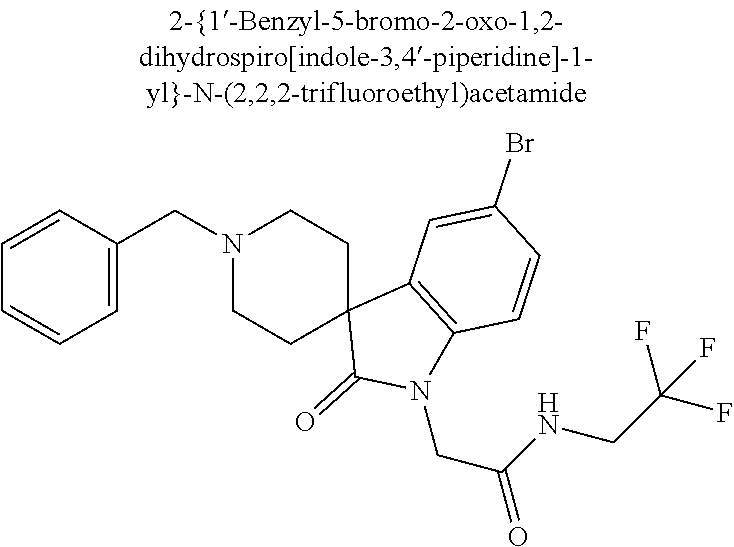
N1(CC2=CC=CC=C2)CCC2(CC1)C(=O)N(CC(NCC(F)(F)F)=O)C1=C2C=C(Br)C=C1
